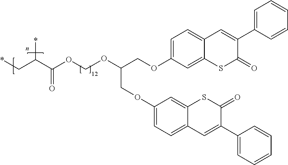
C1=C(OCC(COC2=CC=C3C(=C2)SC(=O)C(C2=CC=CC=C2)=C3)OCOC(C(C*)*)=O)C=C2C(=C1)C=C(C1=CC=CC=C1)C(=O)S2
